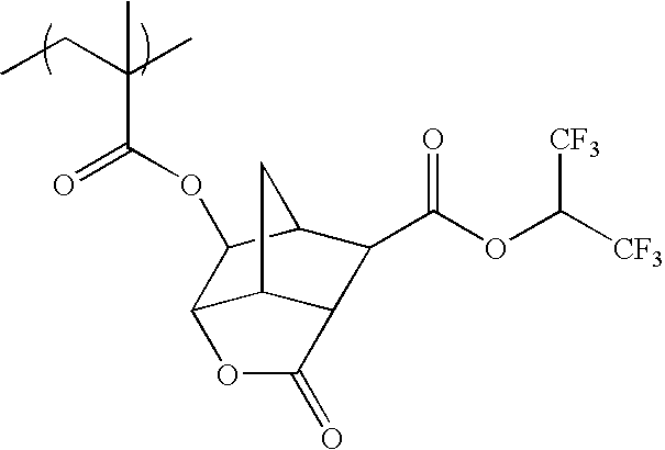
CCC(C)(C(OC1C2C3C(C(C(OC([CF3])[CF3])=O)C1C3)C(=O)O2)=O)C
